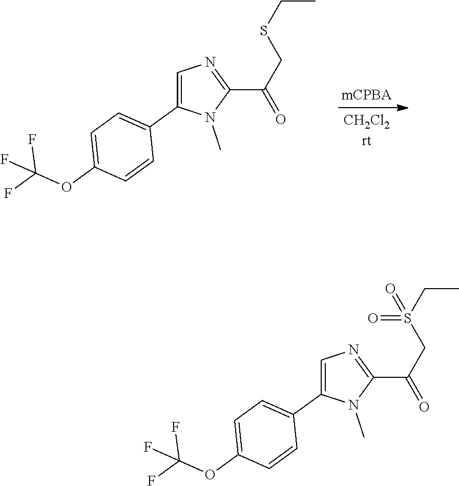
C1=C(C2=CC=C(OC(F)(F)F)C=C2)N(C)C(C(=O)CSCC)=N1.C1=C(C2=CC=C(OC(F)(F)F)C=C2)N(C)C(C(=O)CS(CC)(=O)=O)=N1
